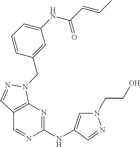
N1(CCO)C=C(NC2=NC3=C(C=N2)C=NN3CC2=CC(NC(C=CC)=O)=CC=C2)C=N1
